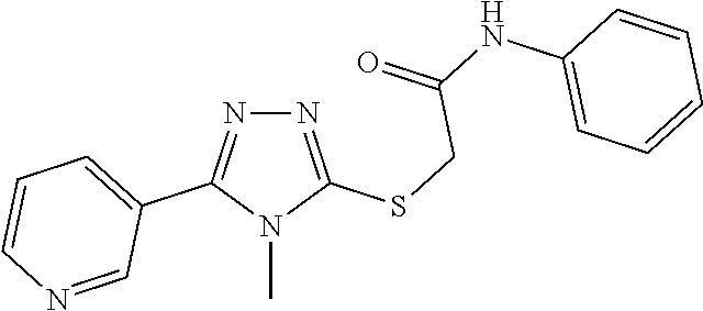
N1=C(SCC(NC2=CC=CC=C2)=O)N(C)C(C2=CC=CN=C2)=N1
